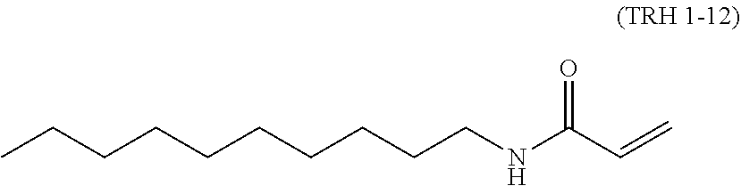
C(CCCCCCCNC(C=C)=O)CC
